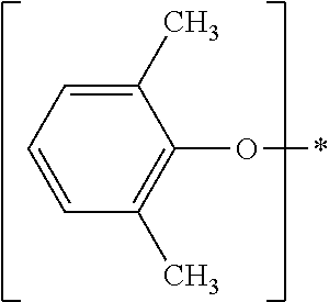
C1(C)=CC=CC(C)=C1O*
